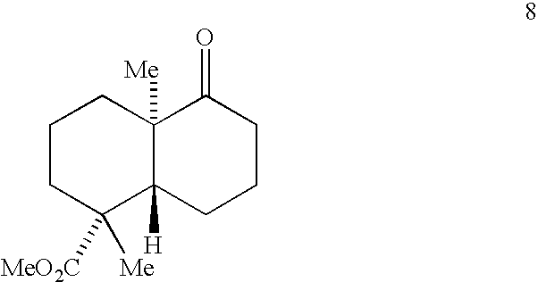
C1CC([Me])([MeO2C])C2([H])C([Me])(C1)C(=O)CCC2
